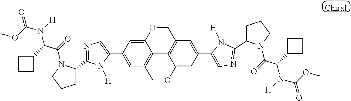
C1(C2=CC3=C4C(=C2)OCC2=C4C(=CC(C4=CN=C(C5CCCN5C(=O)C(C5CCC5)N(C(OC)=O)[H])N4[H])=C2)OC3)=CN=C(C2CCCN2C(=O)C(C2CCC2)N(C(OC)=O)[H])N1[H]
